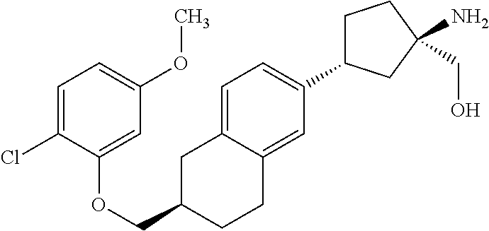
C1=C2C(=CC(C3CCC(CO)(N)C3)=C1)CCC(COC1=CC(OC)=CC=C1Cl)C2
